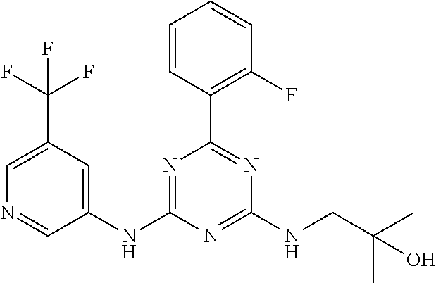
C1(NC2=NC(C3=C(F)C=CC=C3)=NC(NCC(C)(C)O)=N2)=CC(C(F)(F)F)=CN=C1
